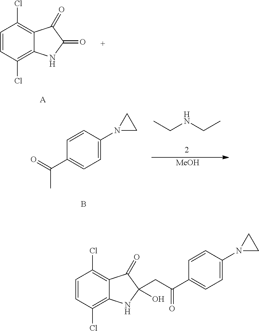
C1=C(N2CC2)C=CC(C(CC2(O)NC3=C(Cl)C=CC(Cl)=C3C2=O)=O)=C1.C1=CC(Cl)=C2C(=C1Cl)C(=O)C(=O)N2.[A].C1=C(N2CC2)C=CC(C(=O)C)=C1.B.CCNCC.[MeOH]
